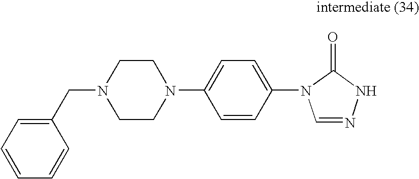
C1CN(CC2=CC=CC=C2)CCN1C1=CC=C(N2C=NNC2=O)C=C1
